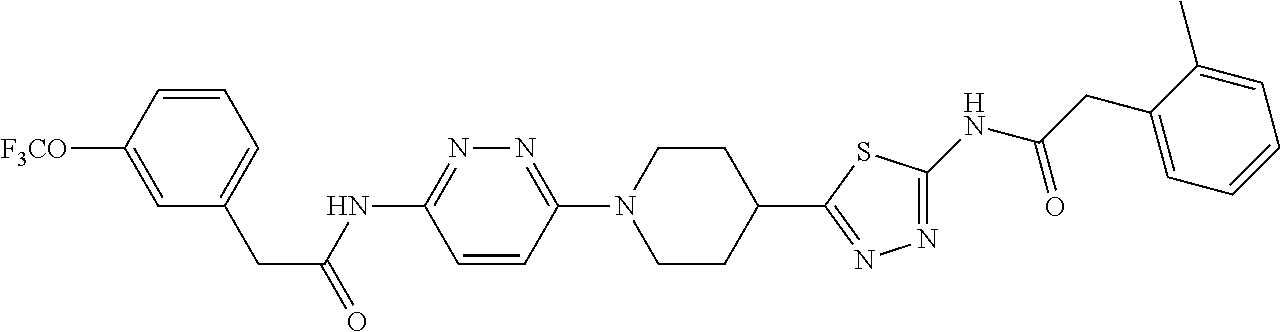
C1=C([F3CO])C=CC=C1CC(=O)NC1=NN=C(N2CCC(C3=NN=C(NC(CC4=CC=CC=C4C)=O)S3)CC2)C=C1
